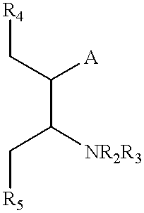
C(C([A])C([NR2R3])C[R5])[R4]
